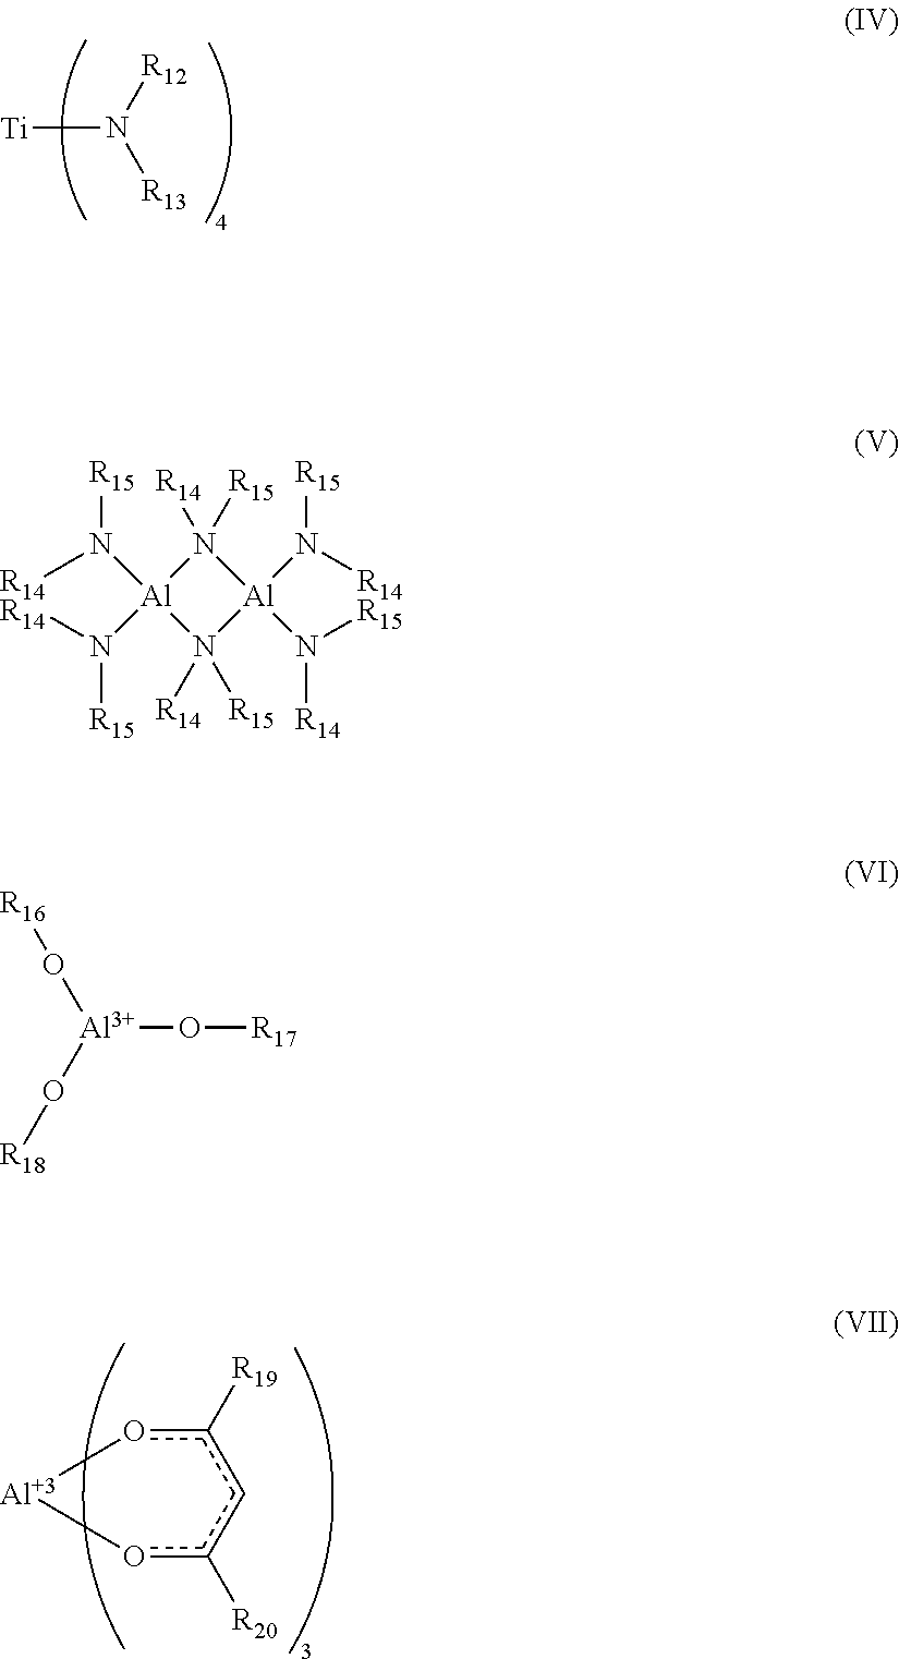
[Ti]N([R12])[R13].c1([R20])cc([R19])o[Al]o1.[Al]1(N([R14])[R15])(N([R14])[R15])N([R14])([R15])[Al](N([R14])[R15])(N([R15])[R14])N1([R14])[R15].[Al](O[R17])(O[R16])O[R18]
